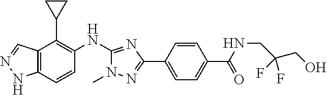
C12=C(C=CC(NC3=NC(C4=CC=C(C(=O)NCC(CO)(F)F)C=C4)=NN3C)=C1C1CC1)NN=C2
